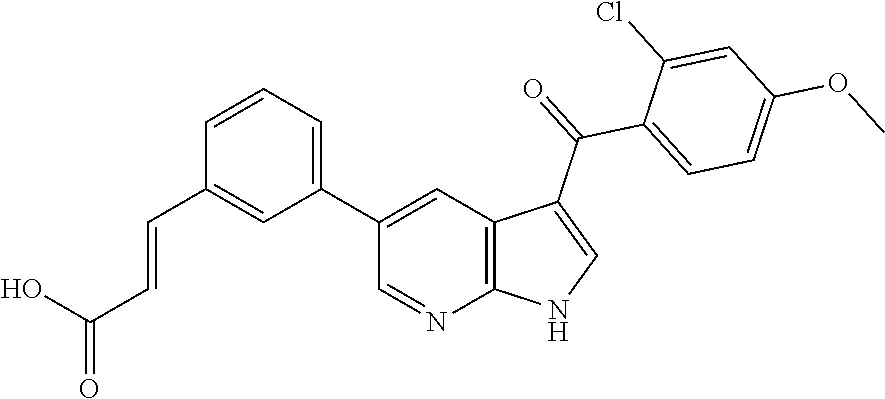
C1(C2=CC=CC(C=CC(=O)O)=C2)=CC2=C(N=C1)NC=C2C(=O)C1=CC=C(OC)C=C1Cl
